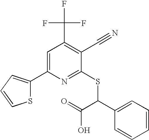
C(C1=C(C#N)C(SC(C2=CC=CC=C2)C(=O)O)=NC(C2=CC=CS2)=C1)(F)(F)F
